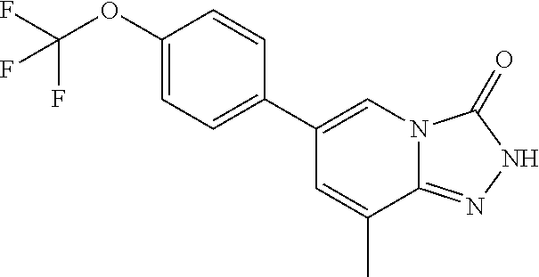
C1(OC(F)(F)F)=CC=C(C2=CN3C(=NNC3=O)C(C)=C2)C=C1
